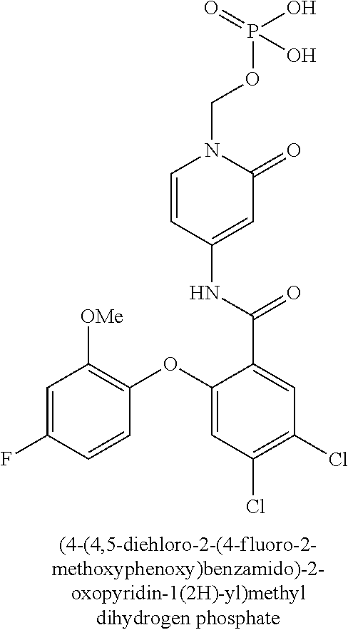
C1=C(F)C=CC(OC2=CC(Cl)=C(Cl)C=C2C(=O)NC2=CC(=O)N(COP(=O)(O)O)C=C2)=C1[OMe]
